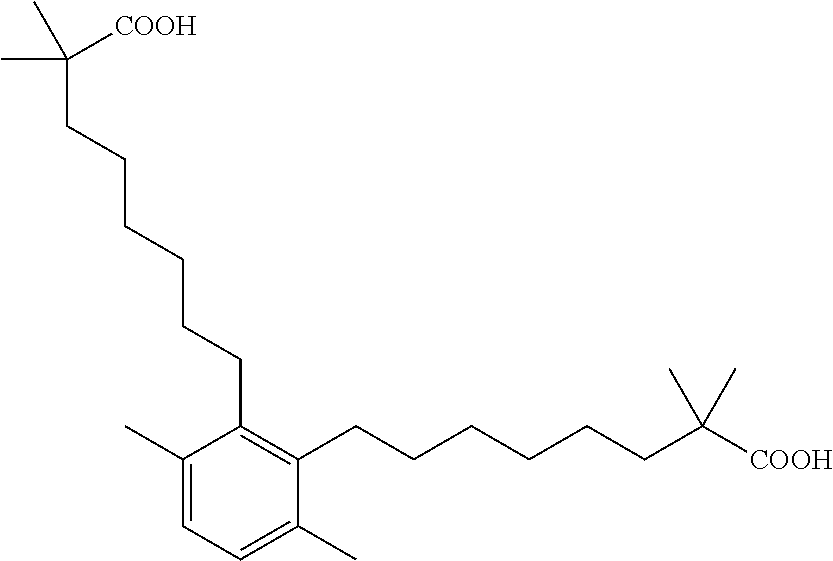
C1(C)=CC=C(C)C(CCCCCCC(C)(C)[COOH])=C1CCCCCCC(C)(C)[COOH]
